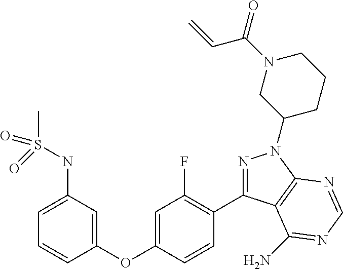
C1=C(NS(C)(=O)=O)C=C(OC2=CC(F)=C(C3=NN(C4CCCN(C(C=C)=O)C4)C4=C3C(N)=NC=N4)C=C2)C=C1
